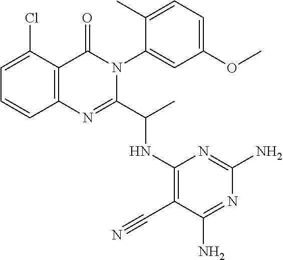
C1=C(Cl)C2=C(C=C1)N=C(C(C)NC1=C(C#N)C(N)=NC(N)=N1)N(C1=CC(OC)=CC=C1C)C2=O
